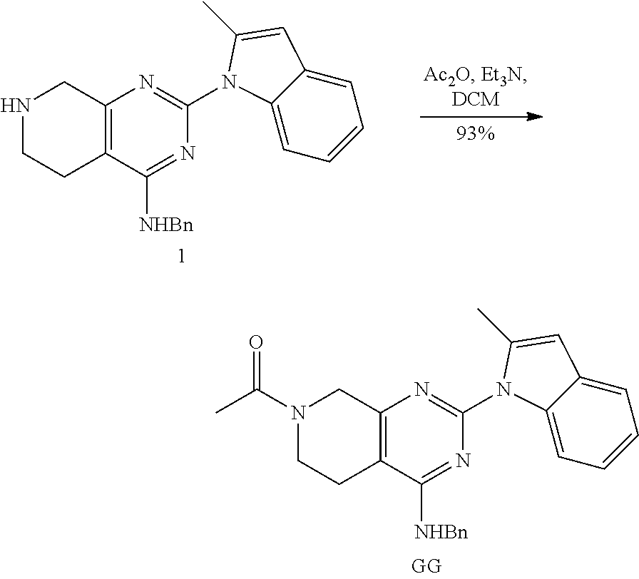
C12=C(C([NHBn])=NC(N3C4=CC=CC=C4C=C3C)=N1)CCN(C(C)=O)C2.C12=C(C([NHBn])=NC(N3C4=CC=CC=C4C=C3C)=N1)CCNC2
